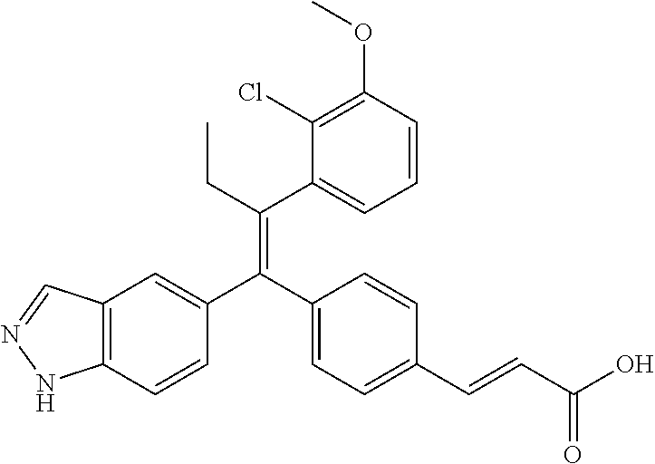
C12=C(C=CC(C(C3=CC=C(C=CC(O)=O)C=C3)=C(CC)C3=CC=CC(OC)=C3Cl)=C1)NN=C2
